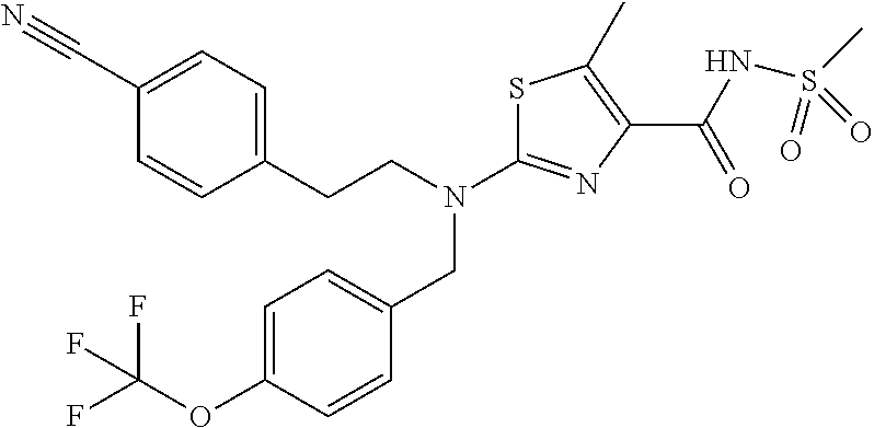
C1(C#N)=CC=C(CCN(CC2=CC=C(OC(F)(F)F)C=C2)C2=NC(C(NS(C)(=O)=O)=O)=C(C)S2)C=C1
